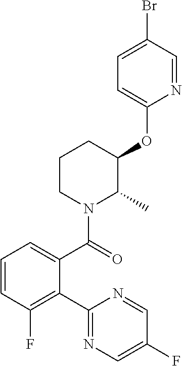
C1(C2=C(F)C=CC=C2C(=O)N2C(C)C(OC3=CC=C(Br)C=N3)CCC2)=NC=C(F)C=N1
